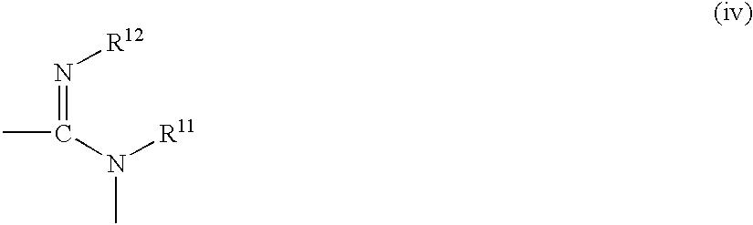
CC(=N[R12])N(C)[R11]
